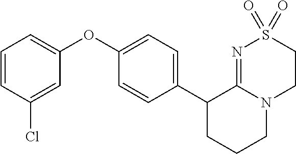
C1(C2CCCN3C2=NS(=O)(=O)CC3)=CC=C(OC2=CC=CC(Cl)=C2)C=C1
